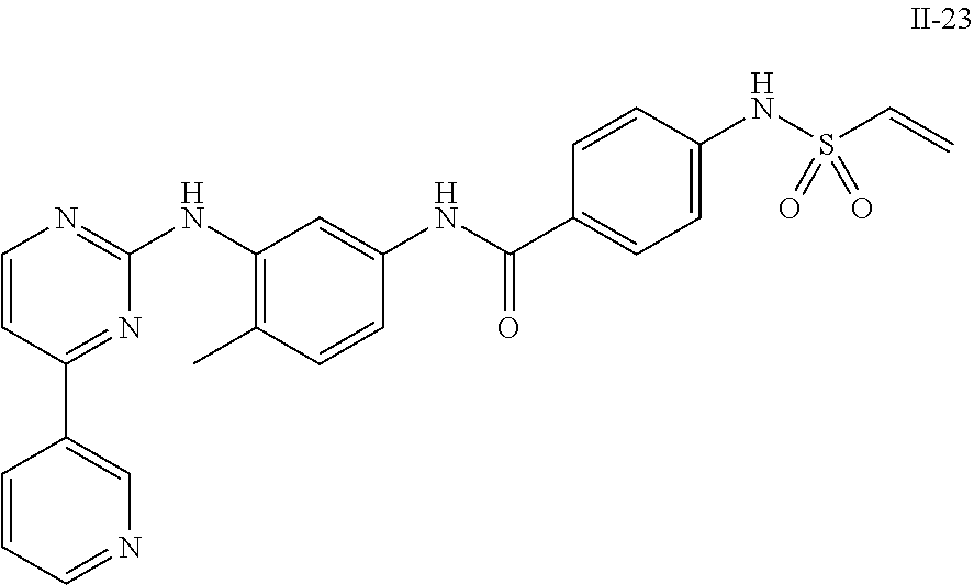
C1=CC(C2=CN=CC=C2)=NC(NC2=C(C)C=CC(NC(C3=CC=C(NS(C=C)(=O)=O)C=C3)=O)=C2)=N1
